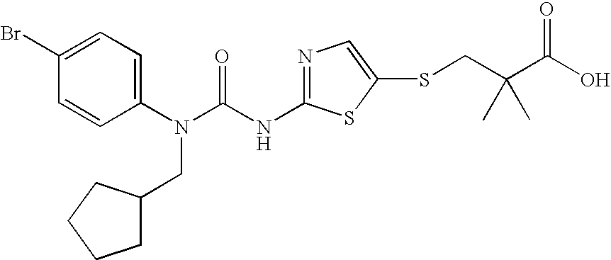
C1(Br)=CC=C(N(C(NC2=NC=C(SCC(C(O)=O)(C)C)S2)=O)CC2CCCC2)C=C1
